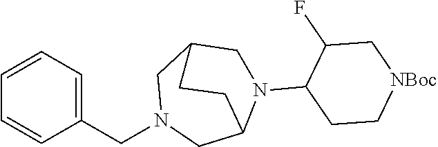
C1=CC=C(CN2CC3N(C4C(F)C[NBoc]CC4)CC(C2)CC3)C=C1
